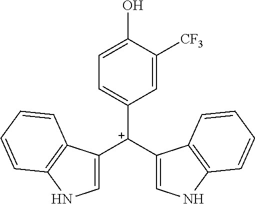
C1([C+](C2=CNC3=C2C=CC=C3)C2=CNC3=C2C=CC=C3)=CC=C(O)C([CF3])=C1
